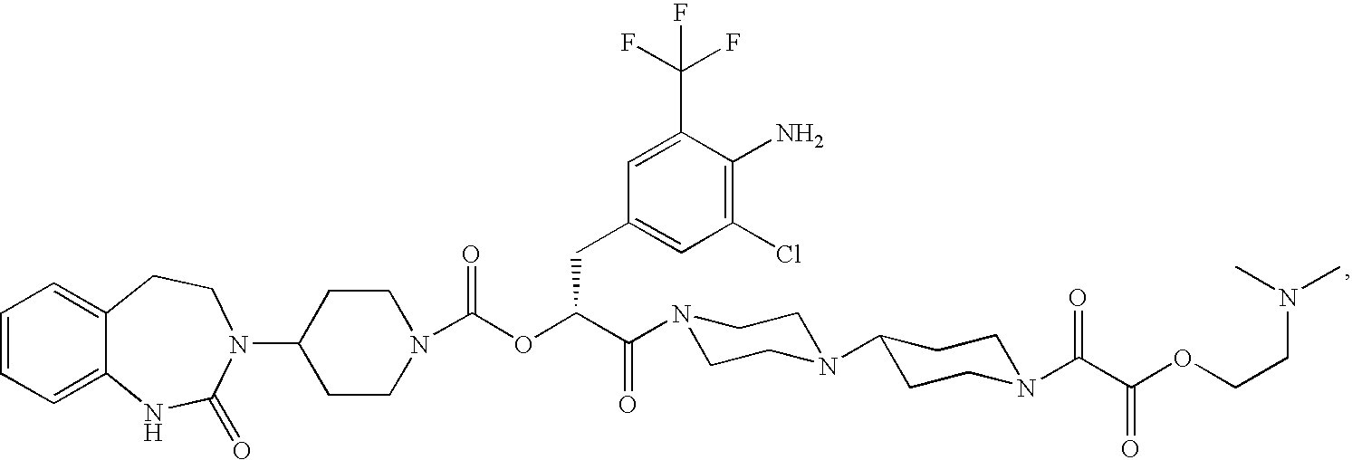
C1=CC=C2C(=C1)CCN(C1CCN(C(OC(C(=O)N3CCN(C4CCN(C(C(OCCN(C)C)=O)=O)CC4)CC3)CC3=CC(Cl)=C(N)C(C(F)(F)F)=C3)=O)CC1)C(=O)N2
